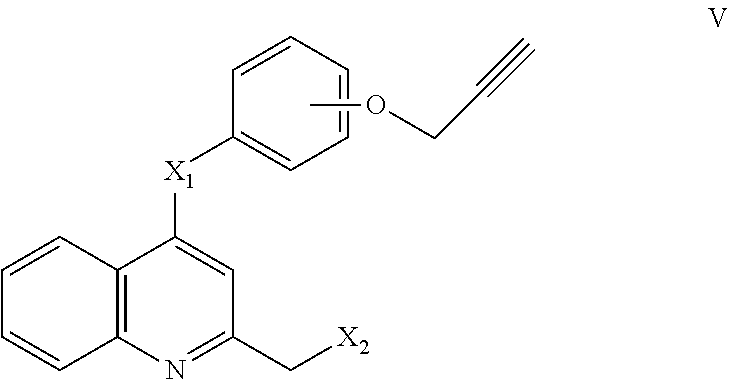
C12=C(N=C(C[X2])C=C1[X1]C1=CC=CC=C1)C=CC=C2.COCC#C
